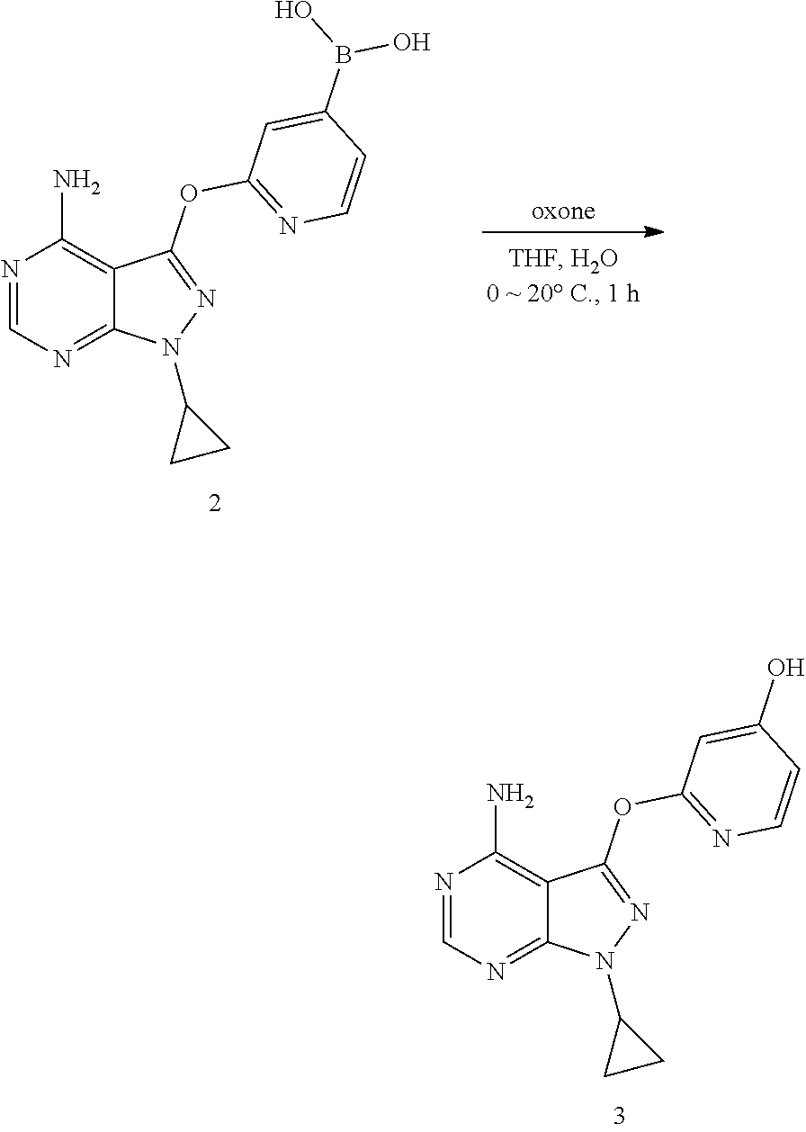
N1=CN=C2C(=C1N)C(OC1=NC=CC(O)=C1)=NN2C1CC1.N1=CN=C2C(=C1N)C(OC1=NC=CC(B(O)O)=C1)=NN2C1CC1
